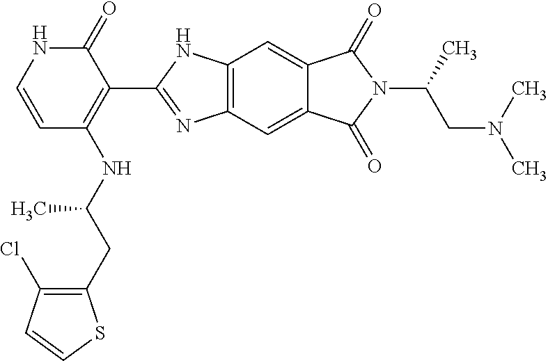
C1(Cl)=C(CC(NC2=C(C3=NC4=C(N3)C=C3C(=C4)C(=O)N(C(CN(C)C)C)C3=O)C(=O)NC=C2)C)SC=C1
